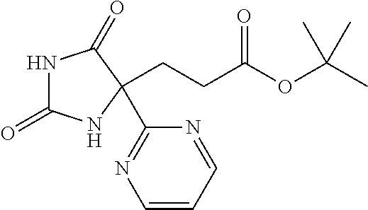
N1C(=O)NC(C2=NC=CC=N2)(CCC(OC(C)(C)C)=O)C1=O
